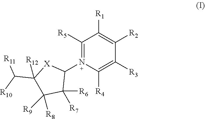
C1([R5])=N(C2[X]C(C([R10])[R11])([R12])C([R9])([R8])C2([R6])[R7])C([R4])=C([R3])C([R2])=C1[R1]
